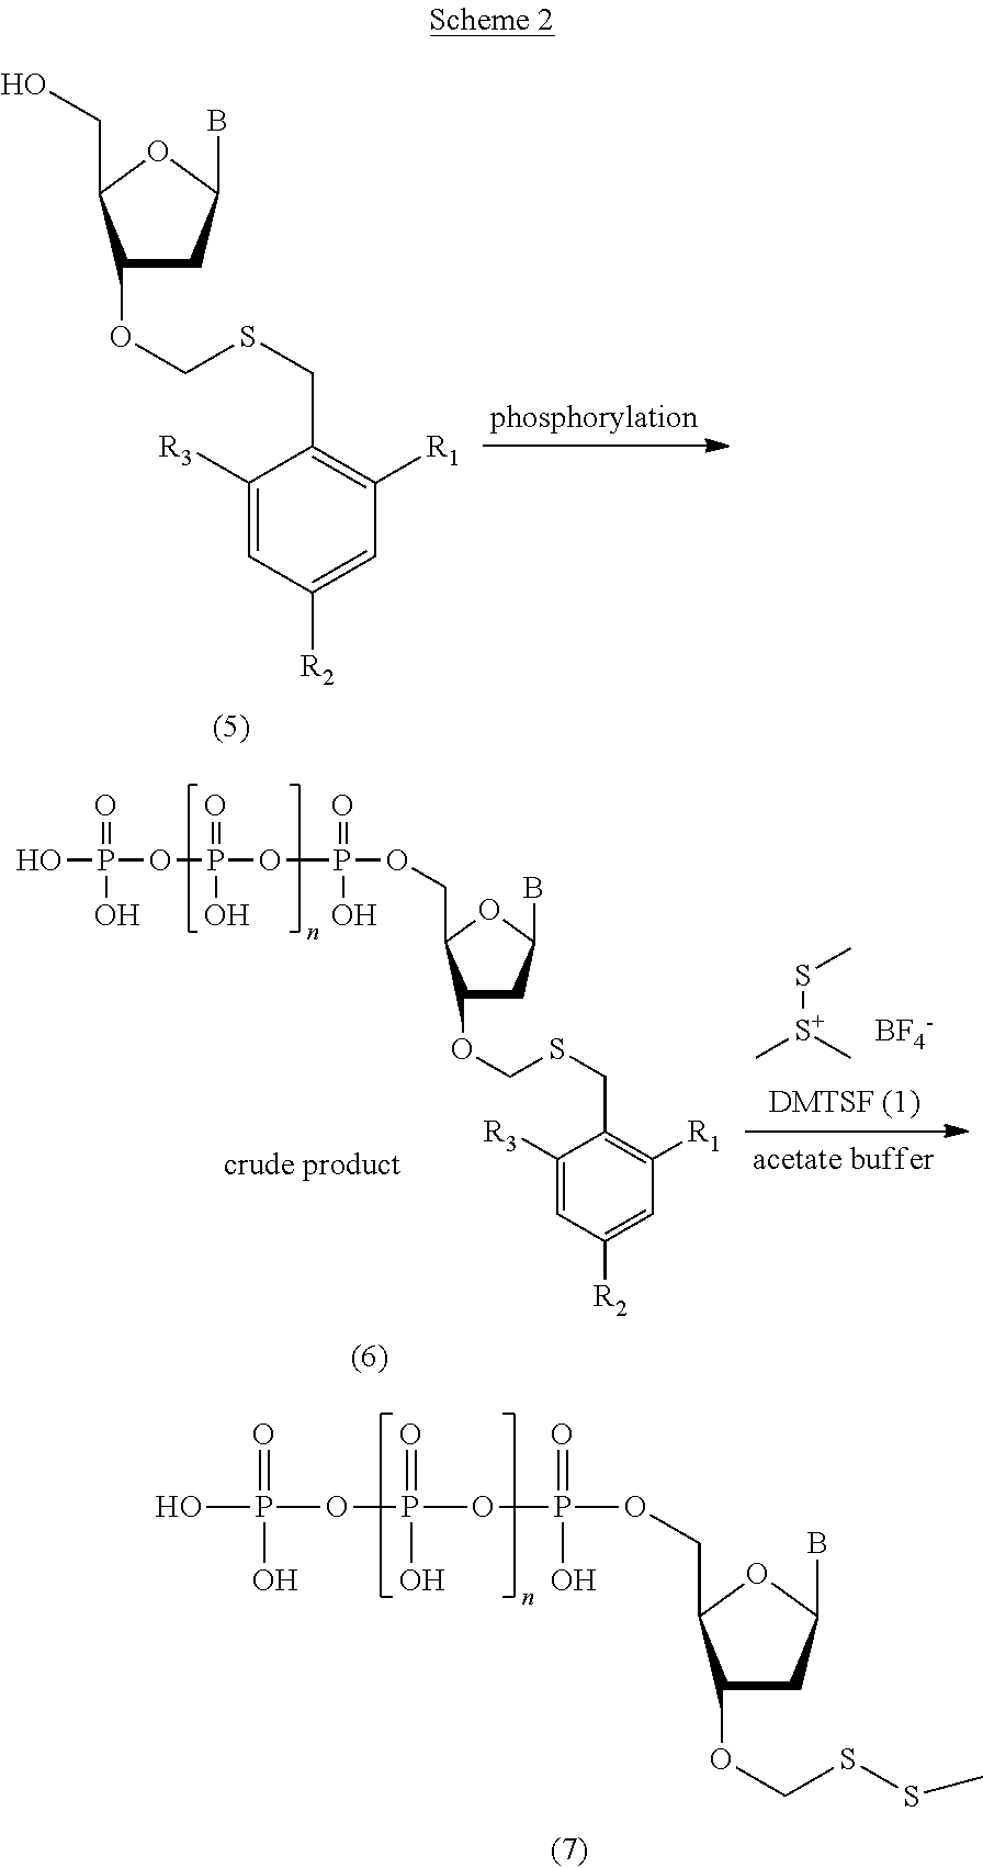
C1(OCSCC2=C([R1])C=C([R2])C=C2[R3])CC(B)OC1CO.C[S+](C)SC.[BF4-].C1(OCSCC2=C([R1])C=C([R2])C=C2[R3])CC(B)OC1COP(OP(OP(O)(=O)O)(=O)O)(=O)O.C1(OCSSC)CC(B)OC1COP(OP(OP(O)(=O)O)(=O)O)(=O)O
